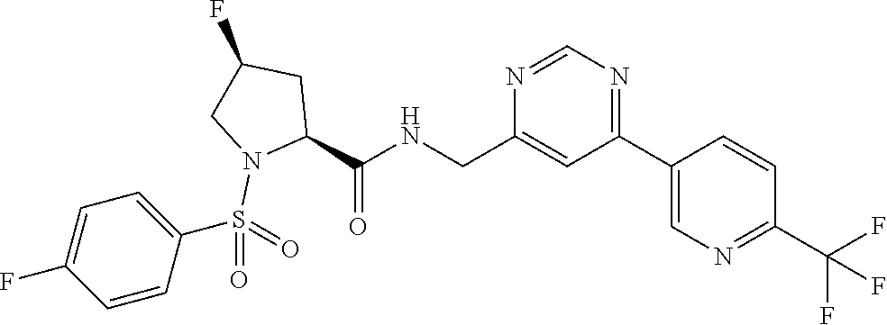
N1=C(C2=CN=C(C(F)(F)F)C=C2)C=C(CNC(C2CC(F)CN2S(C2=CC=C(F)C=C2)(=O)=O)=O)N=C1
